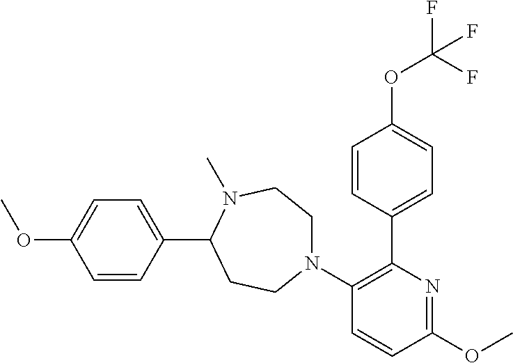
C1=CC(C2N(C)CCN(C3=C(C4=CC=C(OC(F)(F)F)C=C4)N=C(OC)C=C3)CC2)=CC=C1OC
